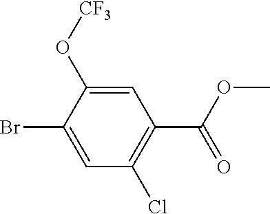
C1(Br)=CC(Cl)=C(C(OC)=O)C=C1O[CF3]
